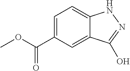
C1=C(C(OC)=O)C=C2C(=C1)NN=C2O
